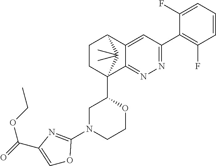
C1(F)=CC=CC(F)=C1C1=NN=C2C(=C1)C1CCC2(C2CN(C3=NC(C(=O)OCC)=CO3)CCO2)C1(C)C
